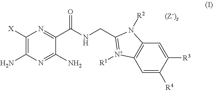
C1([X])=C(N)N=C(N)C(C(NCC2=[N+]([R1])C3=C(C=C([R3])C([R4])=C3)N2[R2])=O)=N1
